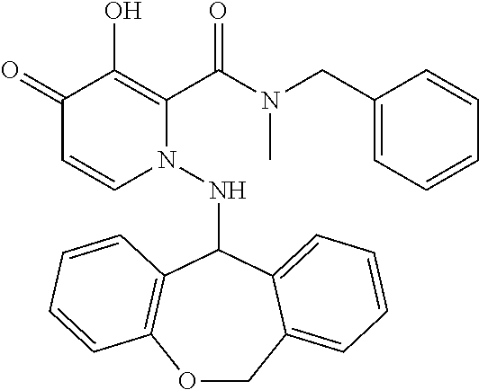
C1(=O)C=CN(NC2C3=C(OCC4=CC=CC=C24)C=CC=C3)C(C(N(CC2=CC=CC=C2)C)=O)=C1O
